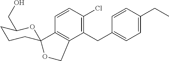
C1(CC2=CC=C(CC)C=C2)=C(Cl)C=CC2=C1COC21CCCC(CO)O1
